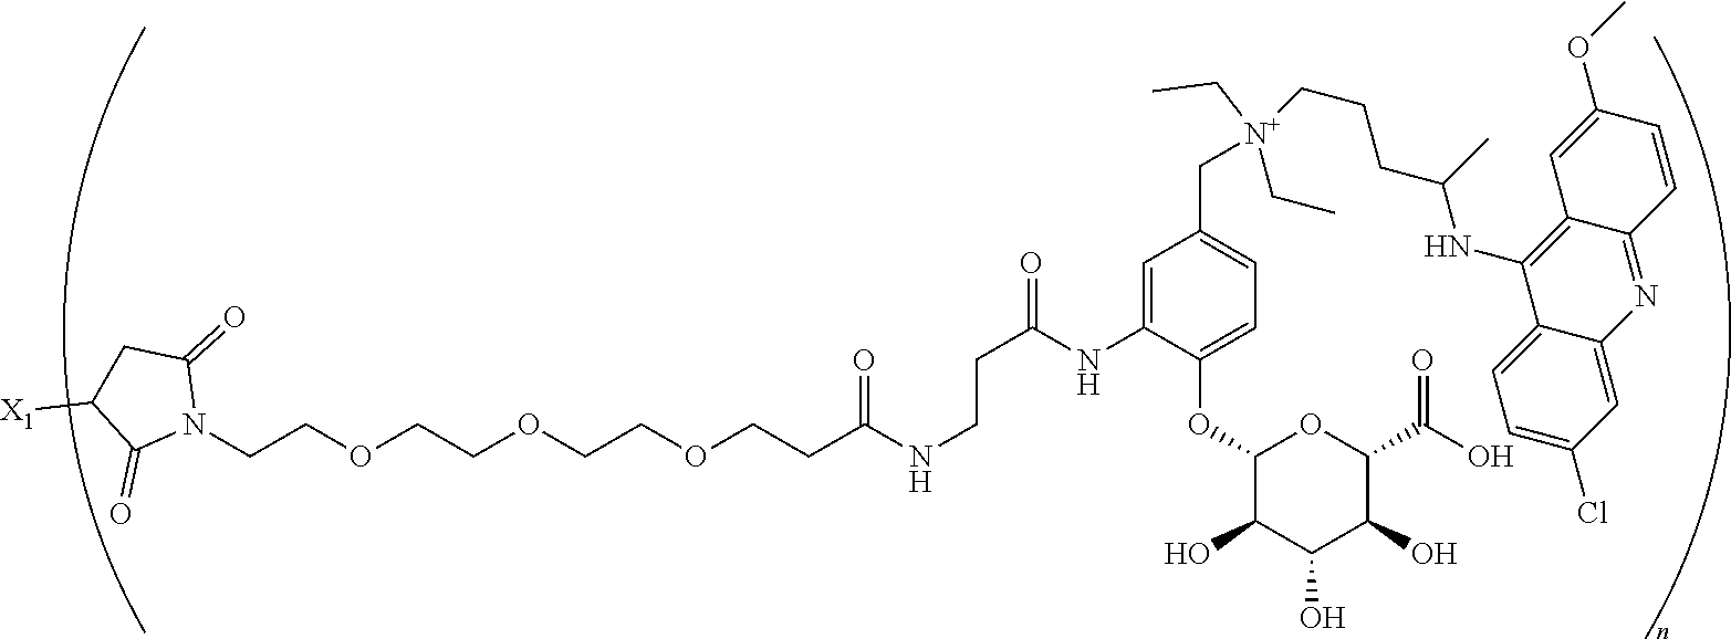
C(COCCOCCOCCC(NCCC(=O)NC1=CC(C[N+](CCCC(NC2=C3C(=NC4=CC(Cl)=CC=C42)C=CC(OC)=C3)C)(CC)CC)=CC=C1OC1C(O)C(O)C(O)C(C(O)=O)O1)=O)N1C(=O)CC([X1])C1=O
